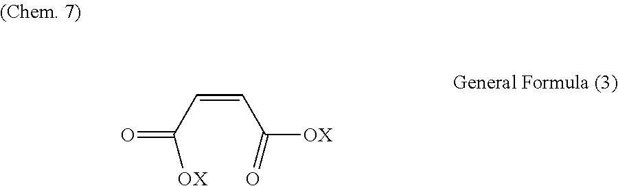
C(=CC([OX])=O)C(=O)[OX]
